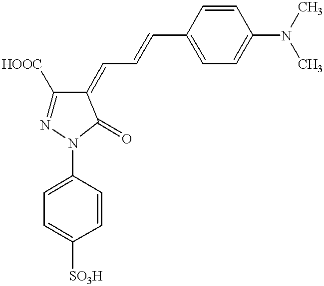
C1=C([SO3H])C=CC(N2N=C([HOOC])C(=CC=CC3=CC=C(N(C)C)C=C3)C2=O)=C1
